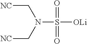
N(S([OLi])(=O)=O)(C[NC])C[NC]
